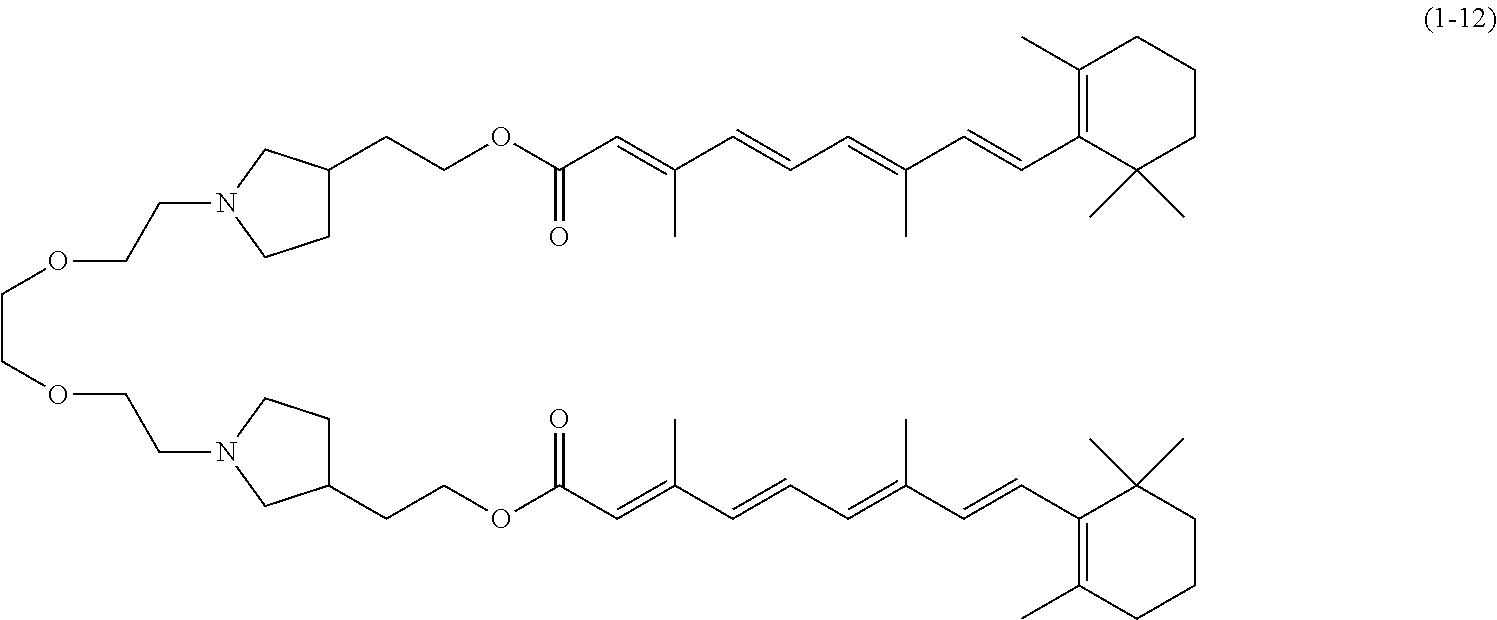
C(COCCN1CCC(CCOC(C=C(C=CC=C(C=CC2=C(C)CCCC2(C)C)C)C)=O)C1)OCCN1CC(CCOC(C=C(C=CC=C(C=CC2=C(C)CCCC2(C)C)C)C)=O)CC1
